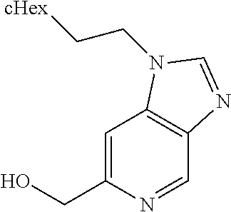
C1=C(CO)N=CC2=C1N(CC[cHex])C=N2
